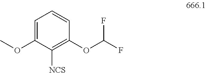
FC(F)OC1=C([NCS])C(OC)=CC=C1
